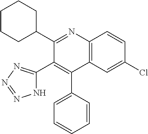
C1(Cl)=CC2=C(N=C(C3CCCCC3)C(C3=NN=NN3)=C2C2=CC=CC=C2)C=C1
